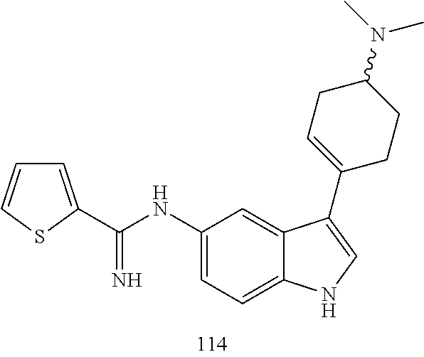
C1(NC(C2=CC=CS2)=N)=CC=C2C(=C1)C(C1=CCC(N(C)C)CC1)=CN2
